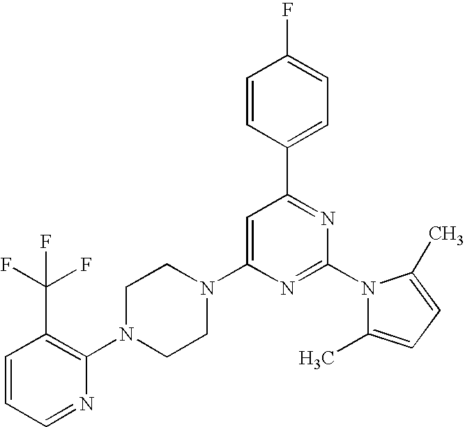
C1=CC=NC(N2CCN(C3=CC(C4=CC=C(F)C=C4)=NC(N4C(C)=CC=C4C)=N3)CC2)=C1C(F)(F)F
